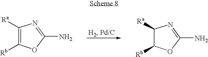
C1([Rb])=C([Ra])N=C(N)O1.C1([Rb])OC(N)=NC1[Ra]
